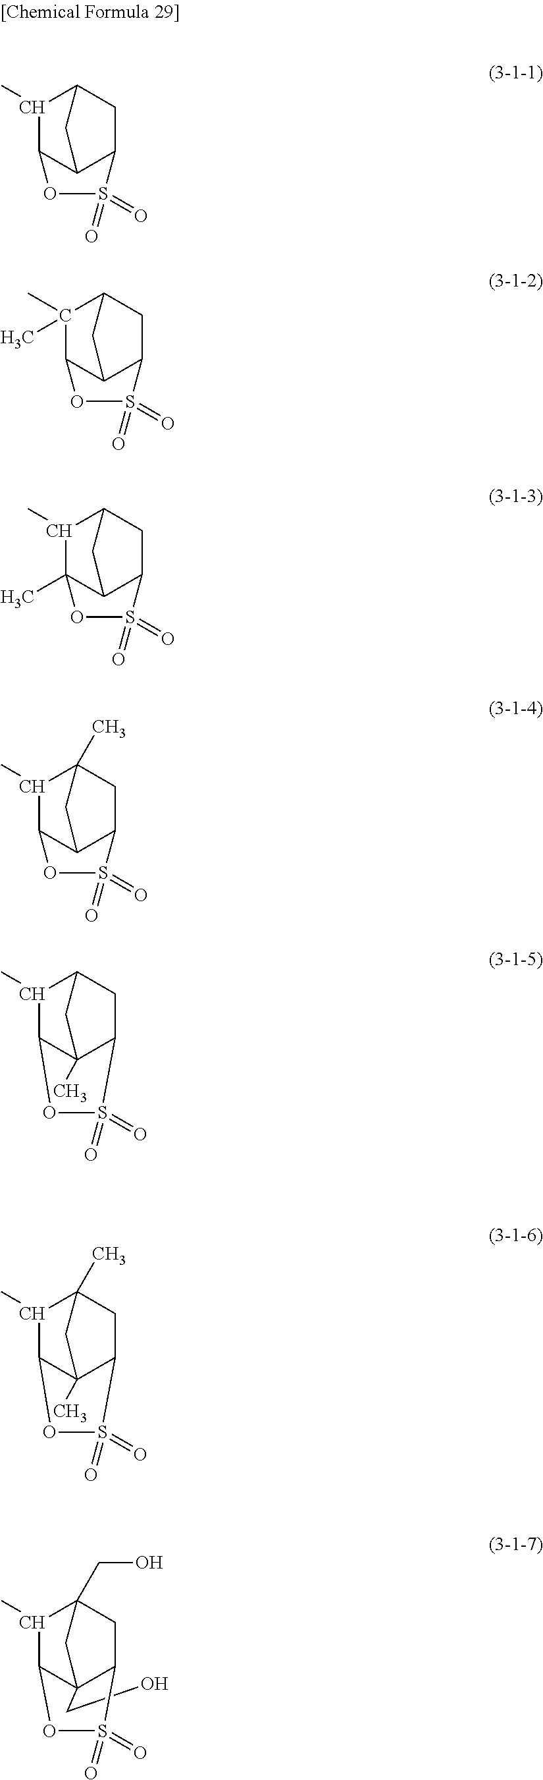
C1(C)C2C3C(CC1C3)S(=O)(=O)O2.C1(C)(C)C2C3C(CC1C3)S(=O)(=O)O2.C1(C)C2(C)C3C(CC1C3)S(=O)(=O)O2.C1(C)C2C3C(CC1(C)C3)S(=O)(=O)O2.C1(C)C2OS(=O)(=O)C3CC1CC23C.C1(C)C2OS(=O)(=O)C3CC1(C)CC23C.C1(C)C2OS(=O)(=O)C3CC1(CO)CC23CO
